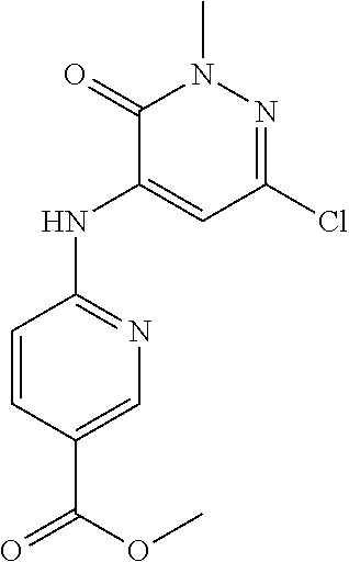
C1=CC(NC2=CC(Cl)=NN(C)C2=O)=NC=C1C(OC)=O
